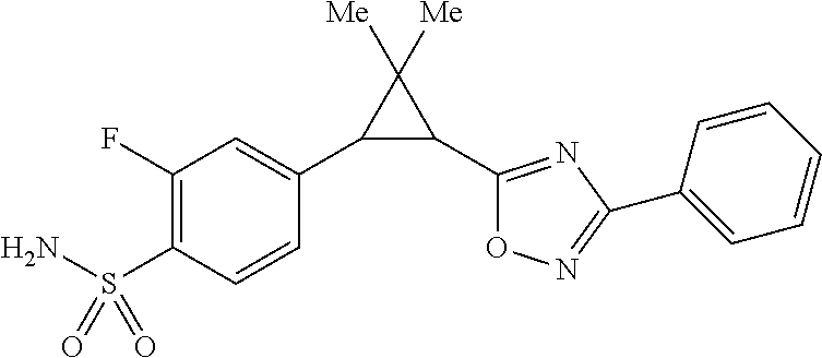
C1(F)=C(S(N)(=O)=O)C=CC(C2C(C3=NC(C4=CC=CC=C4)=NO3)C2([Me])[Me])=C1
